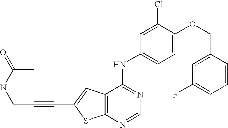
C12=C(C=C(C#CCNC(=O)C)S1)C(NC1=CC=C(OCC3=CC(F)=CC=C3)C(Cl)=C1)=NC=N2
